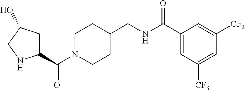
C1N(C(C2CC(O)CN2)=O)CCC(CNC(C2=CC([CF3])=CC([CF3])=C2)=O)C1
